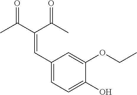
C(=CC1=CC=C(O)C(OCC)=C1)(C(C)=O)C(C)=O
